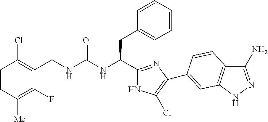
C(NC(CC1=CC=CC=C1)C1=NC(C2=CC3=C(C(N)=NN3)C=C2)=C(Cl)N1)(=O)NCC1=C(Cl)C=CC([Me])=C1F
